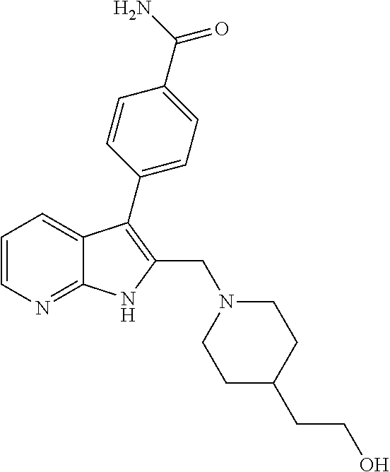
C1=CN=C2C(=C1)C(C1=CC=C(C(N)=O)C=C1)=C(CN1CCC(CCO)CC1)N2
